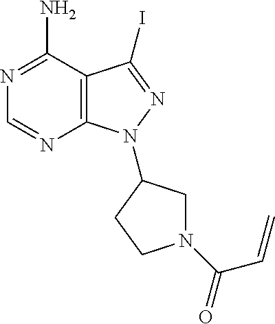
C12=C(C(N)=NC=N1)C(I)=NN2C1CN(C(C=C)=O)CC1
